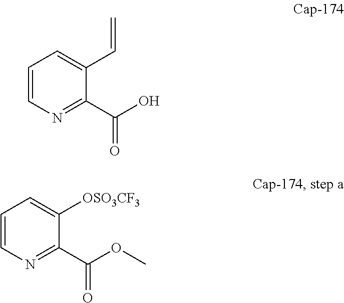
C1=CN=C(C(O)=O)C(C=C)=C1.C1=CN=C(C(OC)=O)C([OSO3CF3])=C1
